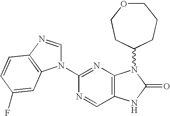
C12=C(N=C(N3C=NC4=C3C=C(F)C=C4)N=C1)N(C1CCCOCC1)C(=O)N2
